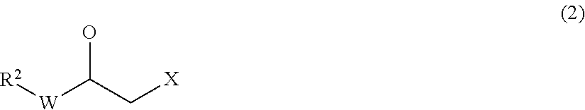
OC(C[X])[W][R2]
